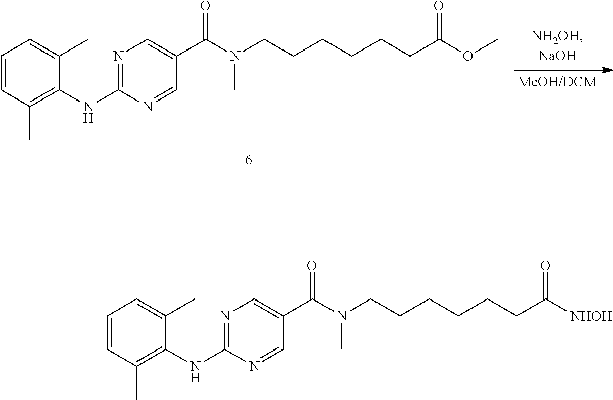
C1=CC(C)=C(NC2=NC=C(C(N(CCCCCCC(OC)=O)C)=O)C=N2)C(C)=C1.C1=CC(C)=C(NC2=NC=C(C(N(CCCCCCC([NHOH])=O)C)=O)C=N2)C(C)=C1
